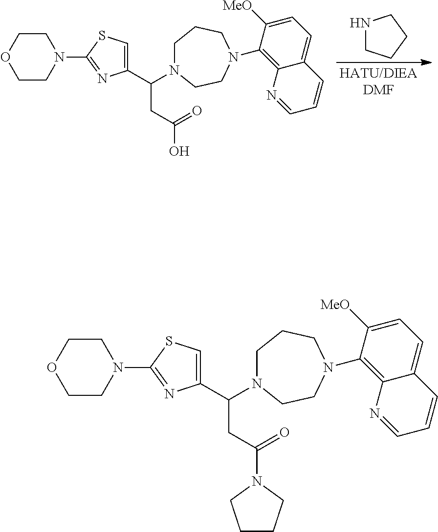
N1CCCC1.C1CCN(C(C2=CSC(N3CCOCC3)=N2)CC(O)=O)CCN1C1=C2C(=CC=C1[MeO])C=CC=N2.C1CCN(C(C2=CSC(N3CCOCC3)=N2)CC(N2CCCC2)=O)CCN1C1=C2C(=CC=C1[MeO])C=CC=N2
